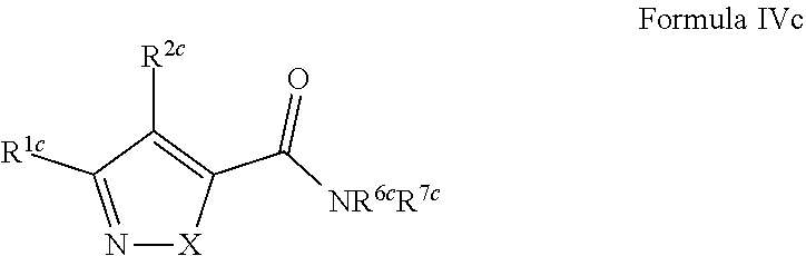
[X]1N=C([R1c])C([R2c])=C1C([NR6cR7c])=O
